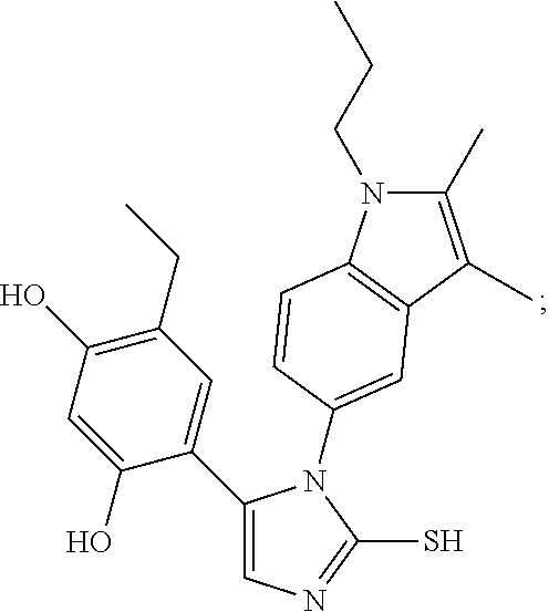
C1(C2=CN=C(S)N2C2=CC3=C(N(CCC)C(C)=C3C)C=C2)=CC(CC)=C(O)C=C1O
